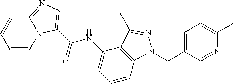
C1=CN2C(=NC=C2C(=O)NC2=CC=CC3=C2C(C)=NN3CC2=CC=C(C)N=C2)C=C1
